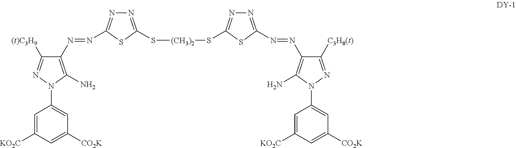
C1(N=NC2=NN=C(S[(CH3)2]SC3=NN=C(N=NC4=C(N)N(C5=CC([CO2K])=CC([KO2C])=C5)N=C4[C3H8(t)])S3)S2)=C(N)N(C2=CC([CO2K])=CC([KO2C])=C2)N=C1[(t)C3H9]
